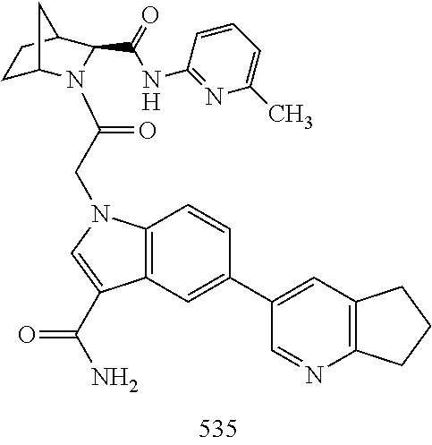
C1=CC(C2=CC3=C(N=C2)CCC3)=CC2=C1N(CC(=O)N1C3CCC(C1C(=O)NC1=NC(C)=CC=C1)C3)C=C2C(N)=O
